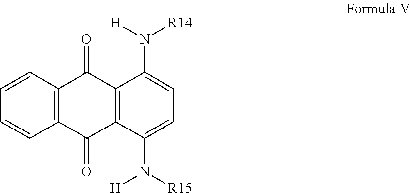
C12=C(C=CC=C1)C(=O)C1=C(C2=O)C(N([R15])[H])=CC=C1N([H])[R14]
